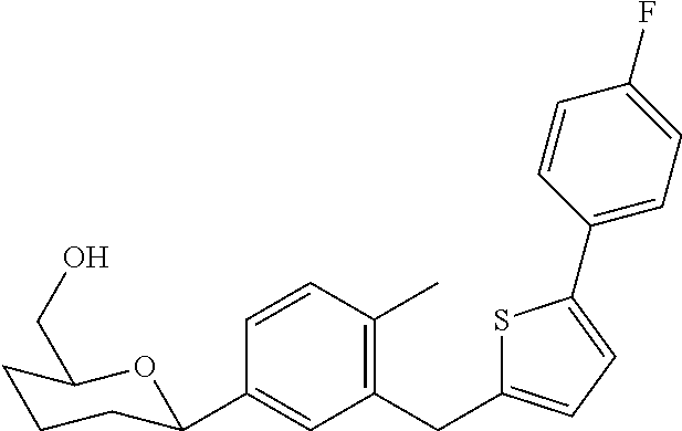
C1=CC(C)=C(CC2=CC=C(C3=CC=C(F)C=C3)S2)C=C1C1CCCC(CO)O1
